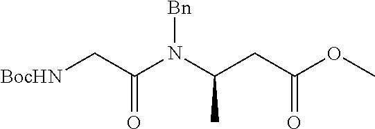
[BocHN]CC(N(C(CC(OC)=O)C)[Bn])=O
